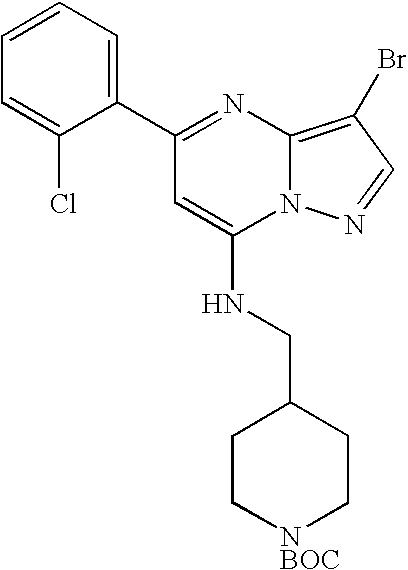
C1(C2=CC=CC=C2Cl)=NC2=C(Br)C=NN2C(NCC2CC[NBOC]CC2)=C1
